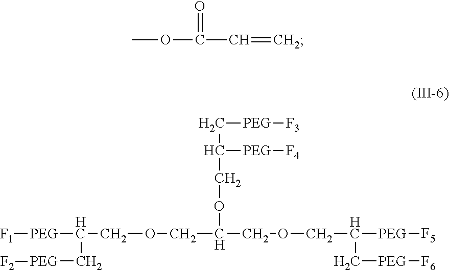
C([PEG][F3])C([PEG][F4])COC(COCC([PEG][F1])C[PEG][F2])COCC([PEG][F5])C[PEG][F6].COC(C=C)=O
